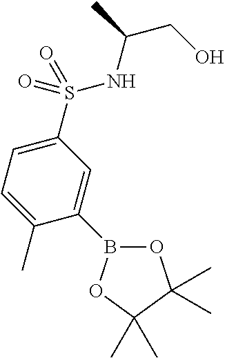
C1(B2OC(C)(C)C(C)(C)O2)=CC(S(=O)(=O)NC(CO)C)=CC=C1C
